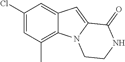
C1(Cl)=CC(C)=C2C(=C1)C=C1N2CCNC1=O
